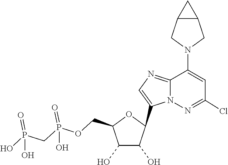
C1(C2C(O)C(O)C(COP(=O)(O)CP(=O)(O)O)O2)=CN=C2C(N3CC4C(C3)C4)=CC(Cl)=NN12
